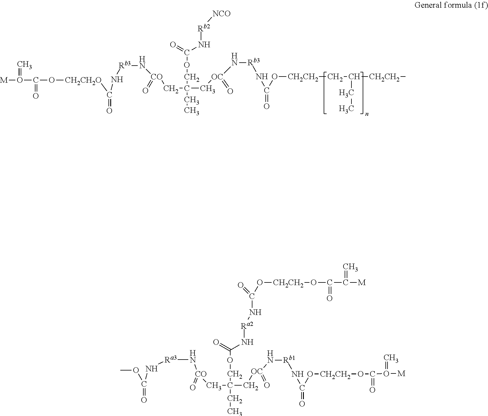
[M]O(=C)C(=O)O[CH2CH2O]C(=O)N[Rb3]N[CO](=O)CC(COC(=O)N[Rb2][NCO])(CC)C[OC](=O)N[Rb3]NC(O[CH2CH2]CC(CC)[CH2CH2]C)=O.O(C(N[Ra3]N[CO](CC(COC(N[Ra2]NC(=O)O[CH2CH2]OC(C([M])=C)=O)=O)(CC)C[OC](=O)N[Rb1]NC(O[CH2CH2]OC(=O)O(=C)[M])=O)=O)=O)C
